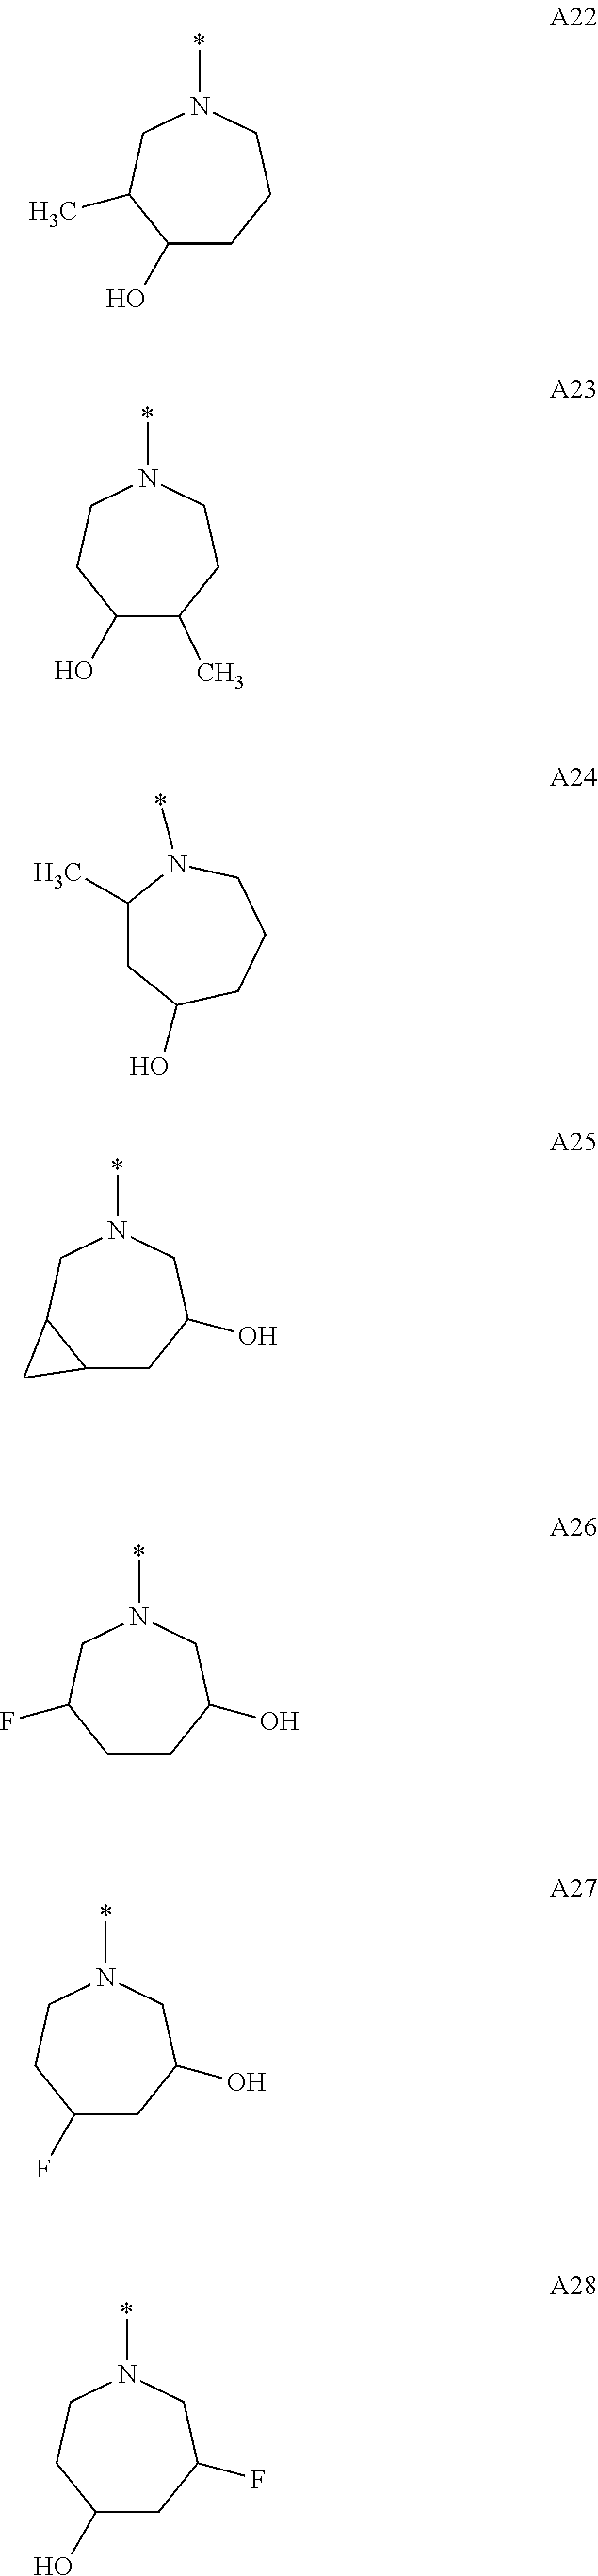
C1(C)CC(O)CCCN1*.C1(O)CCCN(*)CC1C.C1(O)C(C)CCN(*)CC1.C12CC(O)CN(*)CC1C2.C1CC(O)CN(*)CC1F.C1(F)CC(O)CN(*)CC1.C1(O)CC(F)CN(*)CC1
